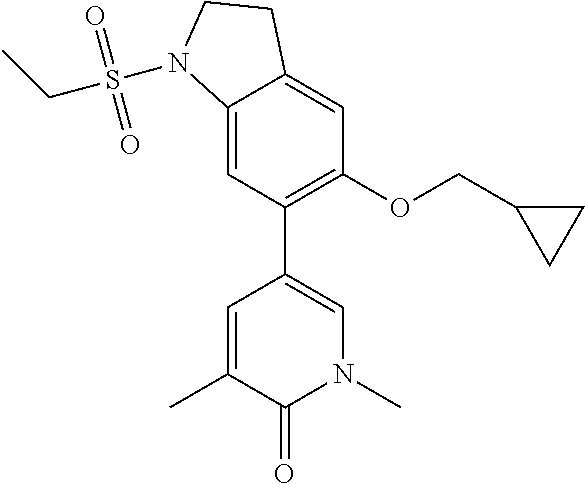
CN1C=C(C2=C(OCC3CC3)C=C3C(=C2)N(S(CC)(=O)=O)CC3)C=C(C)C1=O
